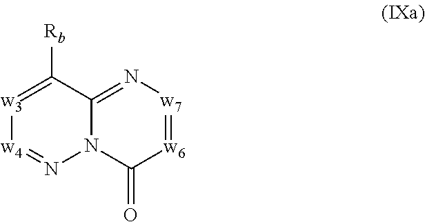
[w6]1=[w7]N=C2N(C1=O)N=[w4][w3]=C2[Rb]
